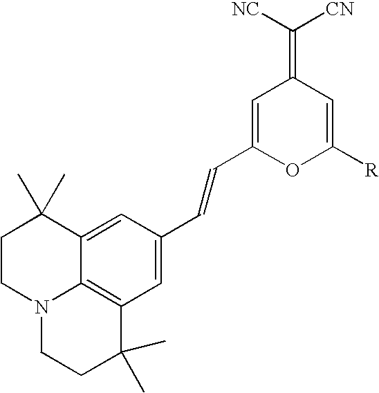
C1=C(C=CC2=CC(=C([NC])[CN])C=C([R])O2)C=C2C3=C1C(C)(C)CCN3CCC2(C)C
